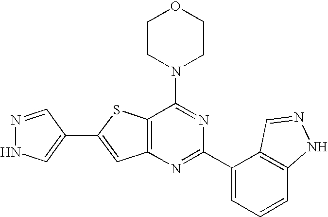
C1CN(C2=NC(C3=CC=CC4=C3C=NN4)=NC3=C2SC(C2=CNN=C2)=C3)CCO1
